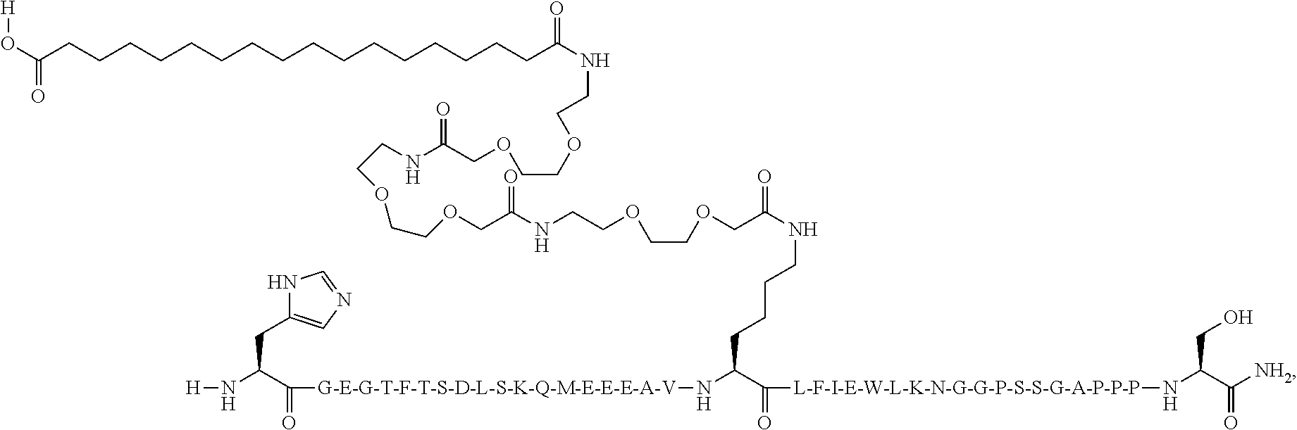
O([H])C(=O)CCCCCCCCCCCCCCCCC(NCCOCCOCC(NCCOCCOCC(NCCOCCOCC(NCCCCC(N[G-E-G-T-F-T-S-D-L-S-K-Q-M-E-E-E-A-V]C(=O)C(N[H])CC1=CN=CN1)C([L-F-I-E-W-L-K-N-G-G-P-S-S-G-A-P-P-P]NC(C([NH2])=O)CO)=O)=O)=O)=O)=O
